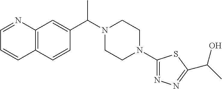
C12=C(C=CC(C(N3CCN(C4=NN=C(C(C)O)S4)CC3)C)=C1)C=CC=N2
